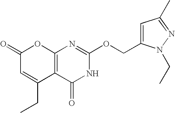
C12=C(C(=O)NC(OCC3=CC(C)=NN3CC)=N1)C(CC)=CC(=O)O2
